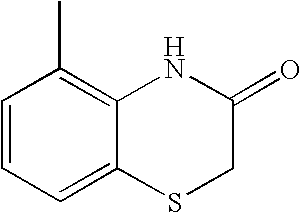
C1=CC=C2C(=C1C)NC(=O)CS2
